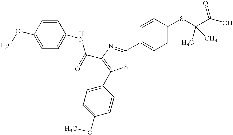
C(C1=C(C2=CC=C(OC)C=C2)SC(C2=CC=C(SC(C(O)=O)(C)C)C=C2)=N1)(=O)NC1=CC=C(OC)C=C1
